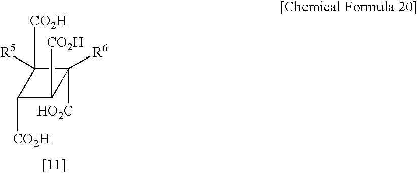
C1([CO2H])C([CO2H])([R5])C([R6])([HO2C])C1[CO2H]
